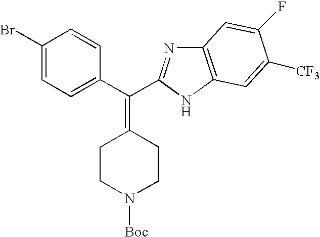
C1(Br)=CC=C(C(=C2CCN([Boc])CC2)C2=NC3=C(N2)C=C([CF3])C(F)=C3)C=C1
